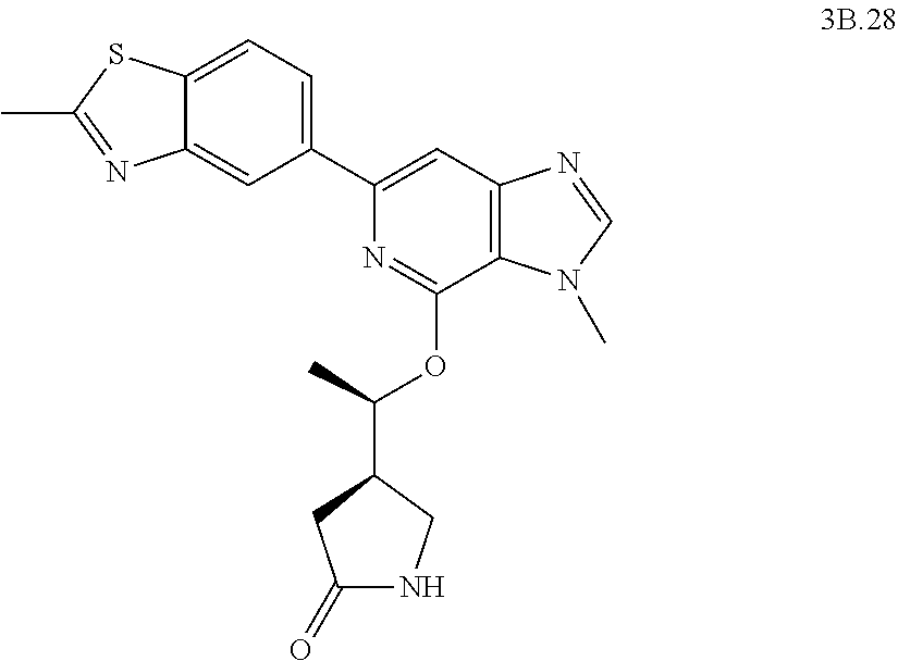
C1(C2=CC3=C(C(OC(C4CC(=O)NC4)C)=N2)N(C)C=N3)=CC=C2C(=C1)N=C(C)S2
